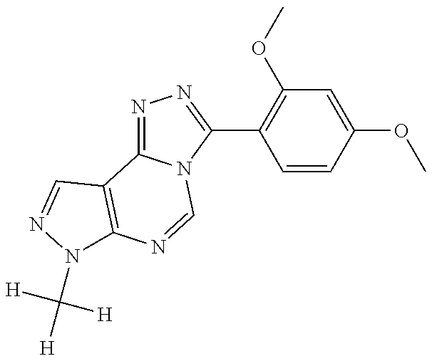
N1=C2N(C(C3=C(OC)C=C(OC)C=C3)=N1)C=NC1=C2C=NN1C([H])([H])[H]
